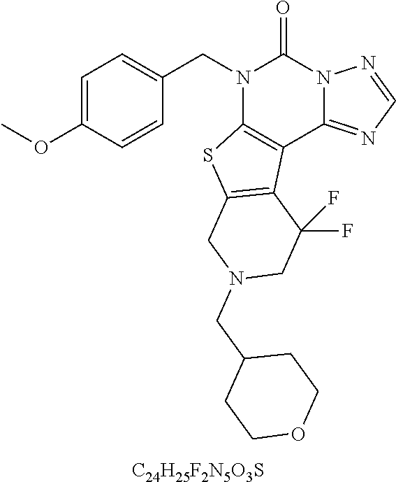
C1=C(OC)C=CC(CN2C3=C(C4=NC=NN4C2=O)C2=C(S3)CN(CC3CCOCC3)CC2(F)F)=C1.[C24H25F2N5O3S]
